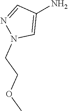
NC1=CN(CCOC)N=C1
